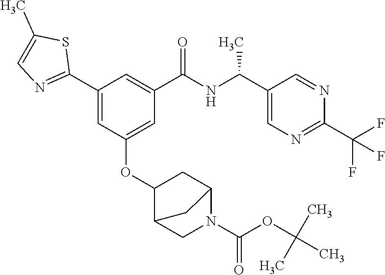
C1(C2=NC=C(C)S2)=CC(OC2C3CN(C(OC(C)(C)C)=O)C(C2)C3)=CC(C(NC(C2=CN=C(C(F)(F)F)N=C2)C)=O)=C1
